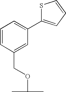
C1=CC(COC(C)C)=CC(C2=CC=CS2)=C1
